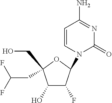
C1(O)C(F)C(N2C=CC(N)=NC2=O)OC1(CC(F)F)CO
